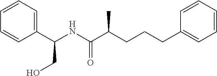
C1=CC=CC(C(NC(C(CCCC2=CC=CC=C2)C)=O)CO)=C1
